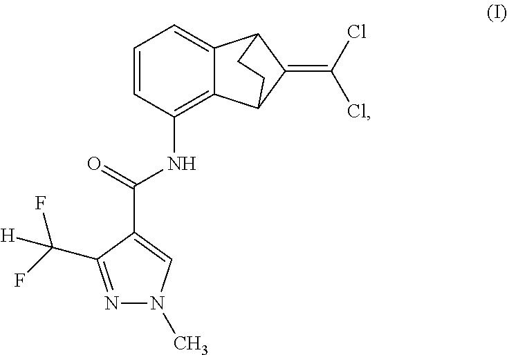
C1=CC(NC(C2=CN(C)N=C2C(F)(F)[H])=O)=C2C(=C1)C1C(=C(Cl)Cl)C2CC1
